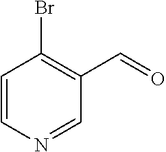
C1=CN=CC(C=O)=C1Br
